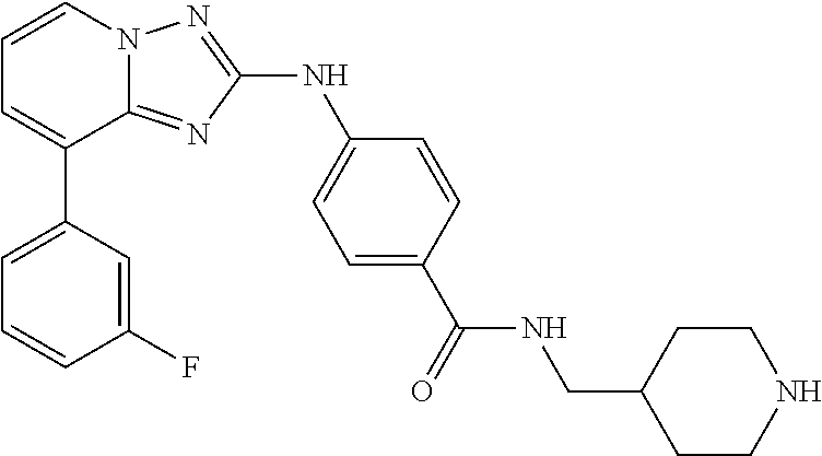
C1=CN2C(=NC(NC3=CC=C(C(=O)NCC4CCNCC4)C=C3)=N2)C(C2=CC=CC(F)=C2)=C1
